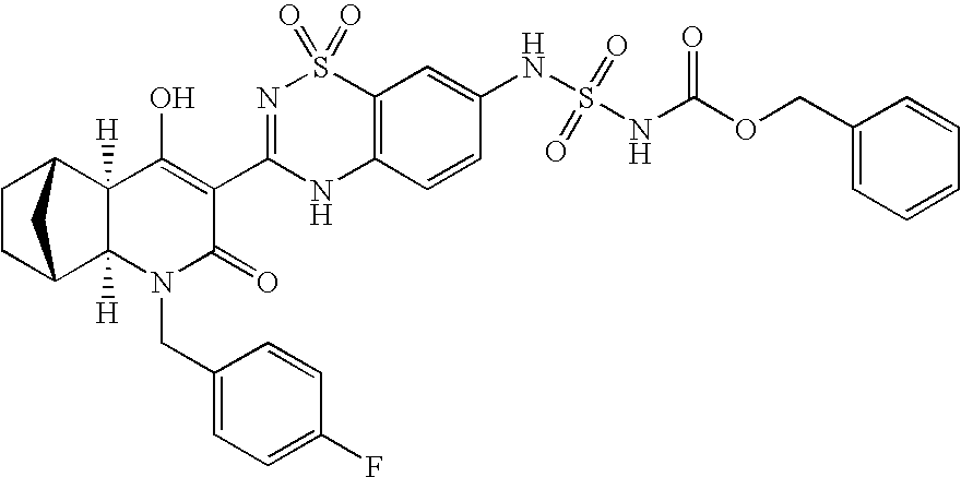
C12([H])C3CCC(C1([H])N(CC1=CC=C(F)C=C1)C(=O)C(C1=NS(=O)(=O)C4=C(N1)C=CC(NS(NC(OCC1=CC=CC=C1)=O)(=O)=O)=C4)=C2O)C3
